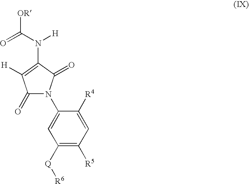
C1(=O)N(C2=CC([Q][R6])=C([R5])C=C2[R4])C(=O)C(N([H])C(=O)[OR])=C1[H]
